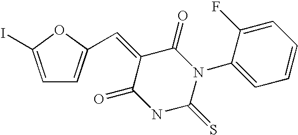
C1=C(I)OC(C=C2C(=O)NC(=S)N(C3=CC=CC=C3F)C2=O)=C1
